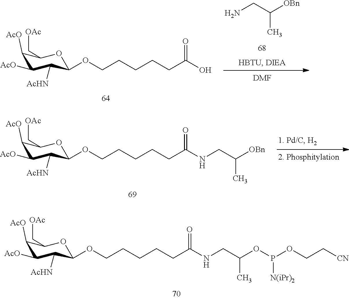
C1([AcO])C([AcO])C([AcHN])C(OCCCCCC(O)=O)OC1C[OAc].NCC([OBn])C.[DMF].C1([AcO])C([AcO])C([AcHN])C(OCCCCCC(NCC([OBn])C)=O)OC1C[OAc].C1([AcO])C([AcO])C([AcHN])C(OCCCCCC(NCC(OP(OCC[CN])[N(iPr)2])C)=O)OC1C[OAc]
